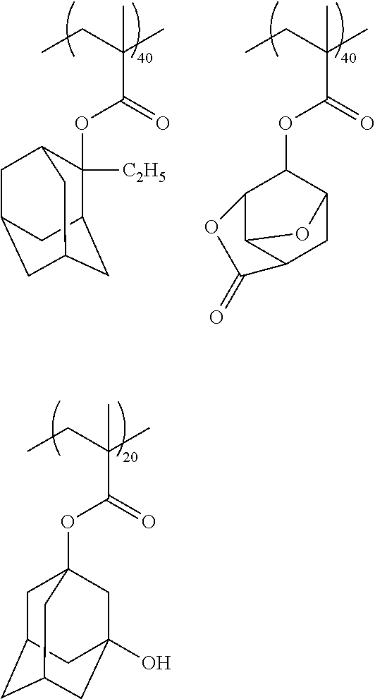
CCC(C)(C)C(=O)OC1([C2H5])C2CC3CC(CC1C3)C2.CCC(C)(C)C(=O)OC1C2C3C(CC1O3)C(=O)O2.CCC(C)(C)C(=O)OC12CC3CC(CC(O)(C1)C3)C2
